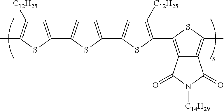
C1=C(C2=CC=C(C3=CC([C12H25])=C(C4=C5C(=C(C)S4)C(=O)N([C14H29])C5=O)S3)S2)SC(C)=C1[C12H25]
